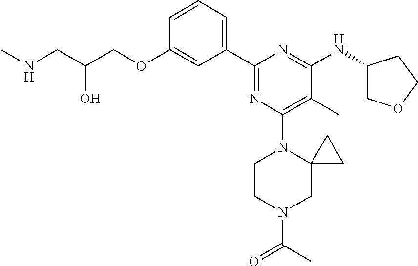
C1=CC=C(C2=NC(N3CCN(C(C)=O)CC34CC4)=C(C)C(NC3COCC3)=N2)C=C1OCC(CNC)O
